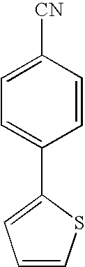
C1=CSC(C2=CC=C([CN])C=C2)=C1
